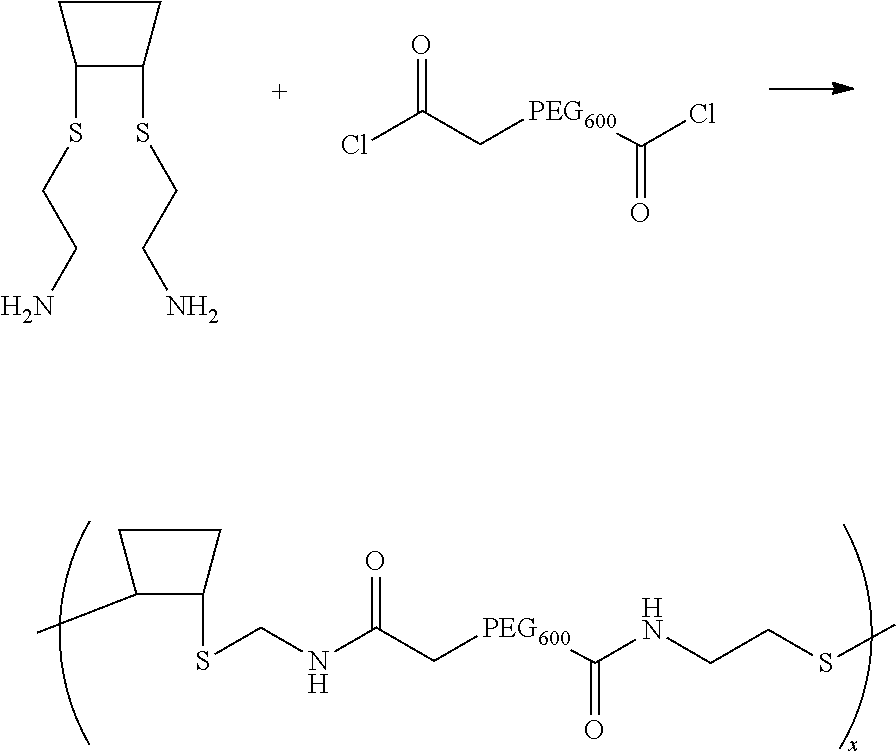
C1(SCCN)C(SCCN)CC1.ClC(C[PEG600]C(Cl)=O)=O.CC1C(SCNC(C[PEG600]C(NCCSC)=O)=O)CC1
